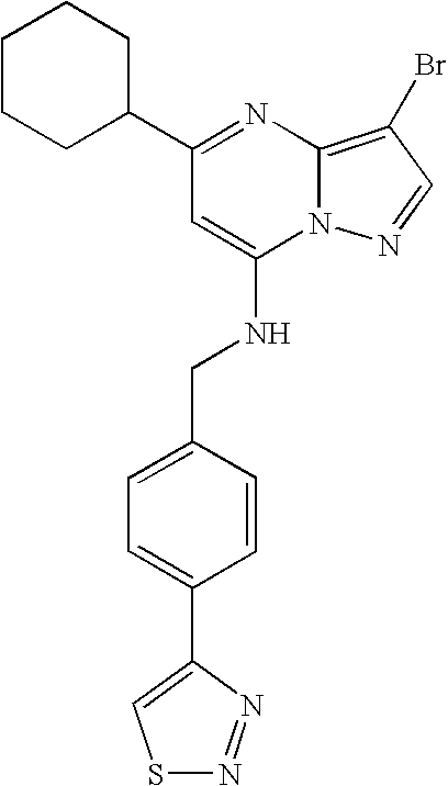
C1CCC(C2=NC3=C(Br)C=NN3C(NCC3=CC=C(C4=CSN=N4)C=C3)=C2)CC1
